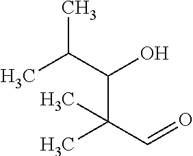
CC(C(O)C(C=O)(C)C)C
